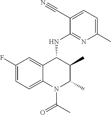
C1(F)=CC=C2C(=C1)C(NC1=NC(C)=CC=C1C#N)C(C)C(C)N2C(C)=O
